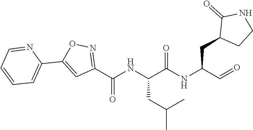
O=CC(NC(C(NC(C1=NOC(C2=CC=CC=N2)=C1)=O)CC(C)C)=O)CC1CCNC1=O
